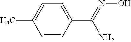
C1(C)=CC=C(C(=NO)N)C=C1
